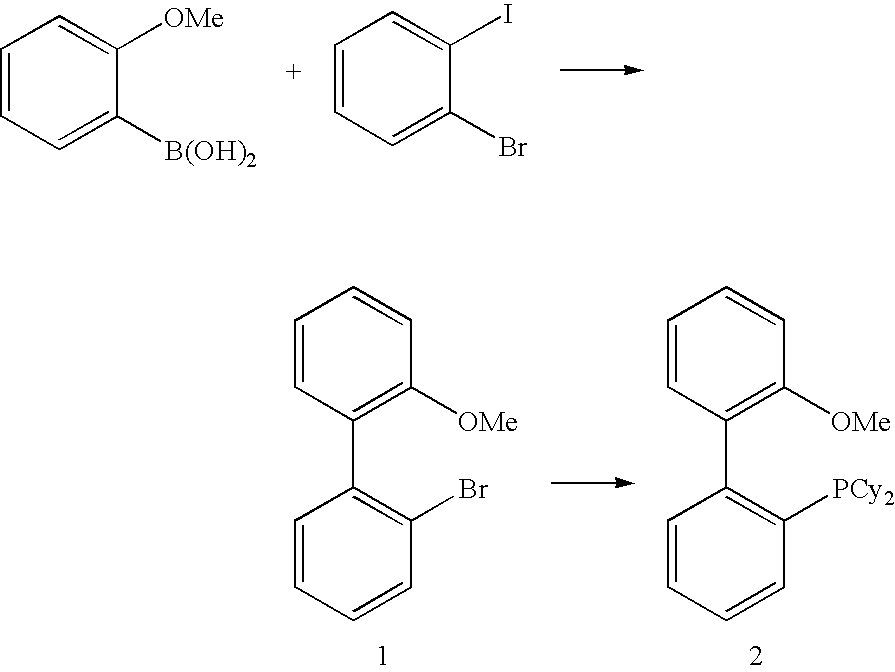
C1=CC=C([B(OH)2])C([OMe])=C1.C1=CC=C(Br)C(I)=C1.C1=CC(C2=C([PCy2])C=CC=C2)=C([OMe])C=C1.C1=CC(C2=C(Br)C=CC=C2)=C([OMe])C=C1
